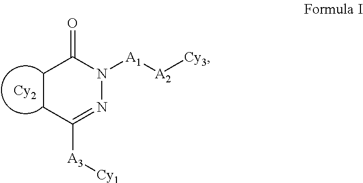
C1CC([A3][Cy1])=NN([A1][A2][Cy3])C1=O.[Cy2]
